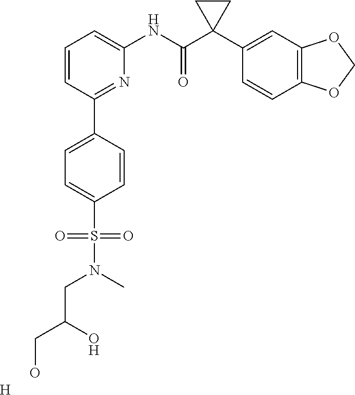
C1=CC(C2=CC=C(S(N(C)CC(CO)O)(=O)=O)C=C2)=NC(NC(C2(C3=CC4=C(C=C3)OCO4)CC2)=O)=C1.[H]
